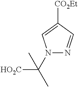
[HO2C]C(C)(N1N=CC([CO2Et])=C1)C
